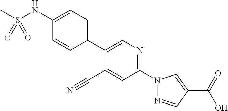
C1(C#N)=CC(N2N=CC(C(O)=O)=C2)=NC=C1C1=CC=C(NS(C)(=O)=O)C=C1
